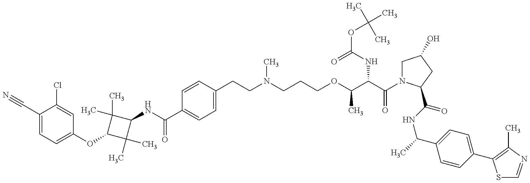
C1(C#N)=CC=C(OC2C(C)(C)C(NC(=O)C3=CC=C(CCN(C)CCCOC(C)C(NC(=O)OC(C)(C)C)C(=O)N4CC(O)CC4C(=O)NC(C4=CC=C(C5=C(C)N=CS5)C=C4)C)C=C3)C2(C)C)C=C1Cl
